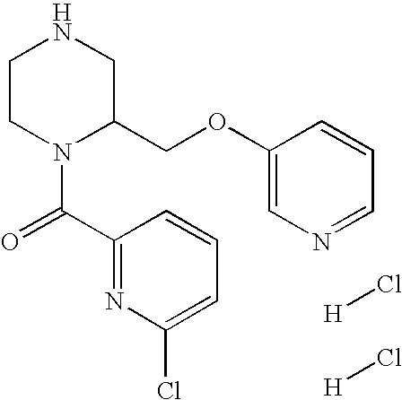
C1CN(C(=O)C2=NC(Cl)=CC=C2)C(COC2=CN=CC=C2)CN1.[H]Cl.[H]Cl
